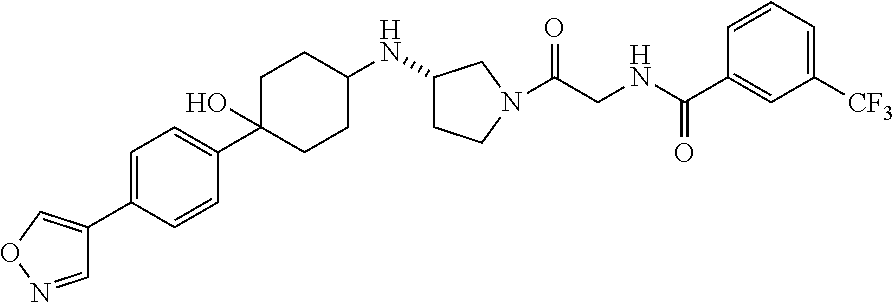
C1=C(C2=CON=C2)C=CC(C2(O)CCC(NC3CCN(C(CNC(C4=CC([CF3])=CC=C4)=O)=O)C3)CC2)=C1
